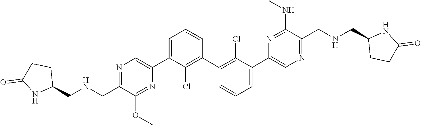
N1=C(CNCC2CCC(=O)N2)C(OC)=NC(C2=CC=CC(C3=C(Cl)C(C4=CN=C(CNCC5CCC(=O)N5)C(NC)=N4)=CC=C3)=C2Cl)=C1
